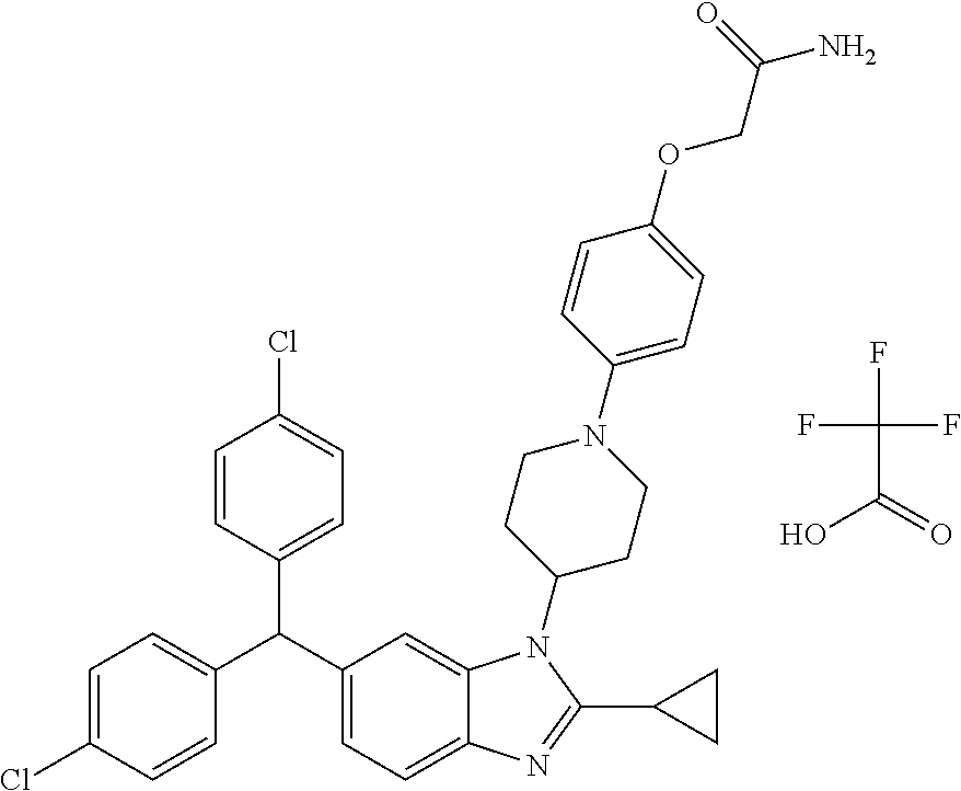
C1=C(Cl)C=CC(C(C2=CC=C3C(=C2)N(C2CCN(C4=CC=C(OCC(N)=O)C=C4)CC2)C(C2CC2)=N3)C2=CC=C(Cl)C=C2)=C1.FC(F)(F)C(=O)O
